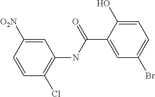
C1=CC([O2N])=CC(NC(C2=CC(Br)=CC=C2O)=O)=C1Cl
